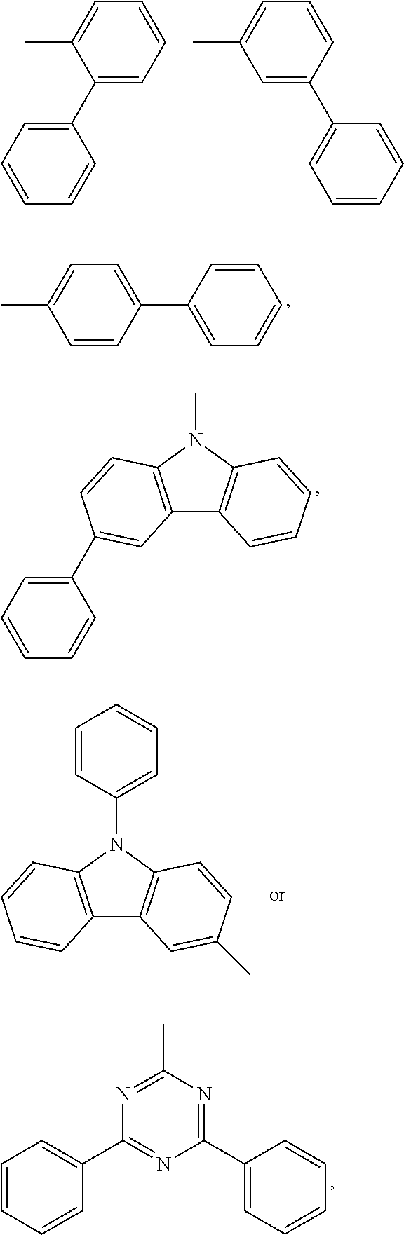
C1(C2=CC=CC=C2)=CC=CC=C1C.C1=C(C2=CC=CC=C2)C=CC=C1C.CC1=CC=C(C2=CC=CC=C2)C=C1.C12=C(N(C)C3=C1C=CC=C3)C=CC(C1=CC=CC=C1)=C2.C12=C(N(C3=CC=CC=C3)C3=C1C=C(C)C=C3)C=CC=C2.C1(C)=NC(C2=CC=CC=C2)=NC(C2=CC=CC=C2)=N1
